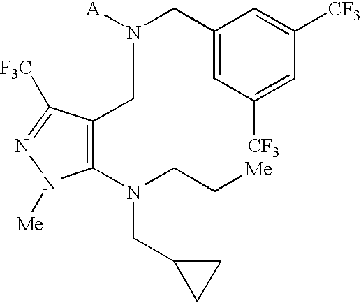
C1(CN([A])CC2=C(N(CC[Me])CC3CC3)N([Me])N=C2[F3C])=CC([CF3])=CC([CF3])=C1
